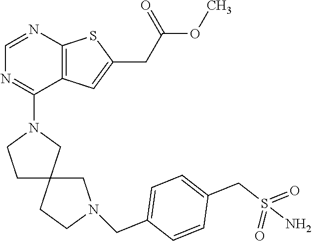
C1=NC2=C(C(N3CCC4(C3)CCN(CC3=CC=C(CS(=O)(=O)N)C=C3)C4)=N1)C=C(CC(=O)OC)S2
